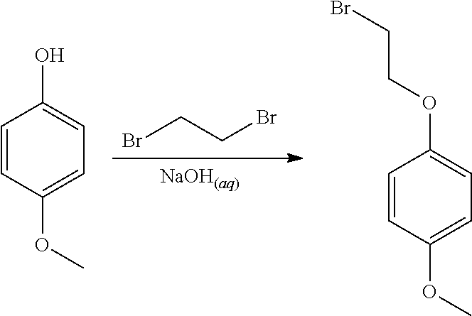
[NaOH(aq)].BrCCBr.C1=CC(OC)=CC=C1O.C1=CC(OC)=CC=C1OCCBr
